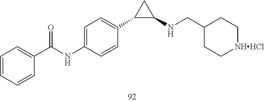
C1(CNC2CC2C2=CC=C(NC(C3=CC=CC=C3)=O)C=C2)CC[NHHCl]CC1
